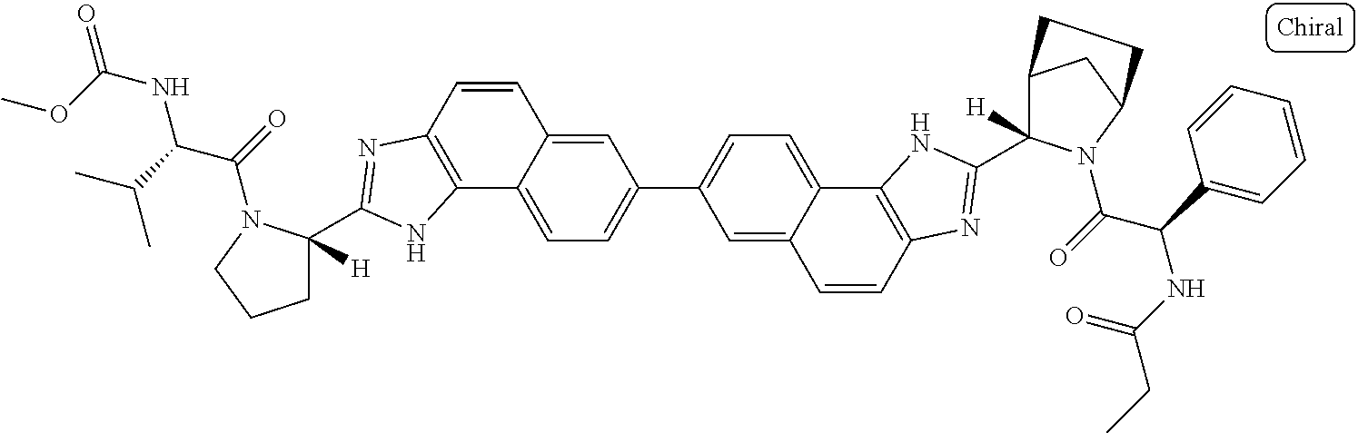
C1=C2C(=CC=C1C1=CC=C3C(=C1)C=CC1=C3NC(C3([H])C4CC(N3C(=O)C(C3=CC=CC=C3)NC(CC)=O)CC4)=N1)C1=C(C=C2)N=C(C2([H])CCCN2C(=O)C(C(C)C)NC(=O)OC)N1
